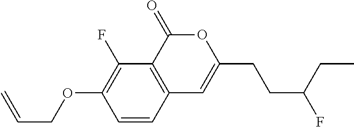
C1=CC2=C(C(F)=C1OCC=C)C(=O)OC(CCC(F)CC)=C2
